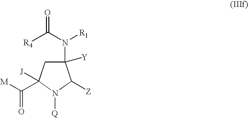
C1(N(C(=O)[R4])[R1])([Y])CC(C([M])=O)([J])N([Q])C1[Z]
